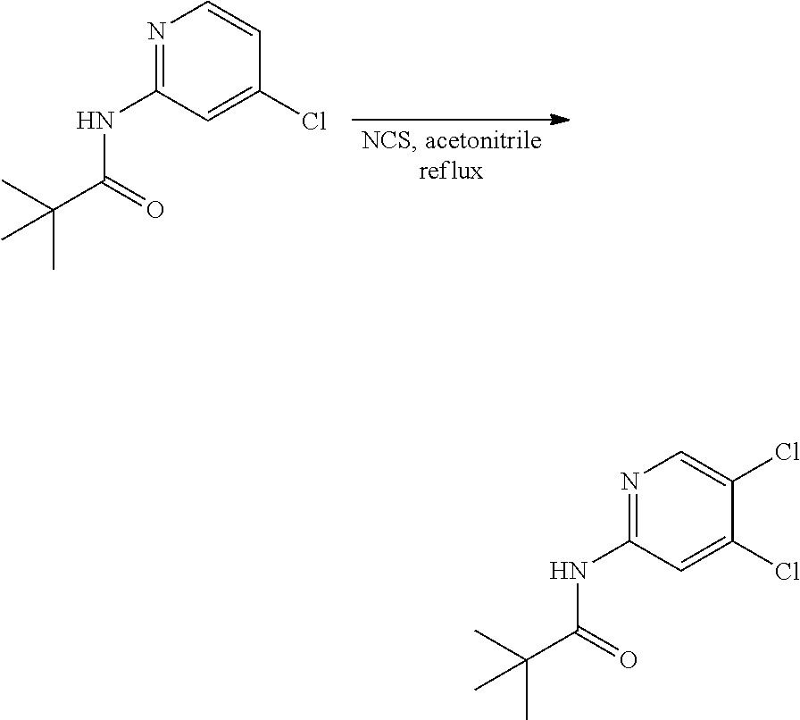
N1=C(NC(C(C)(C)C)=O)C=C(Cl)C=C1.N1=C(NC(C(C)(C)C)=O)C=C(Cl)C(Cl)=C1
